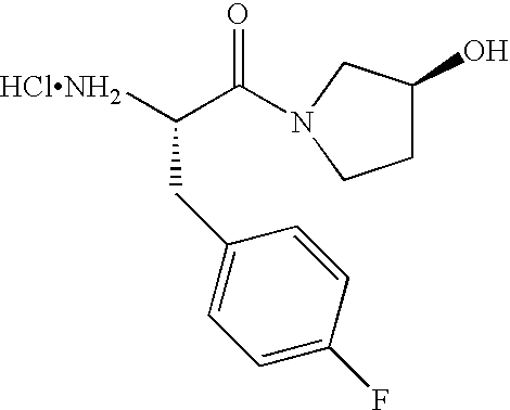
[HClNH2]C(C(=O)N1CC(O)CC1)CC1=CC=C(F)C=C1
